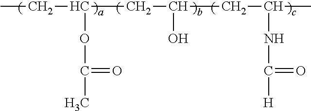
CCC(OC(C)=O)CC(CC(C)NC([H])=O)O
